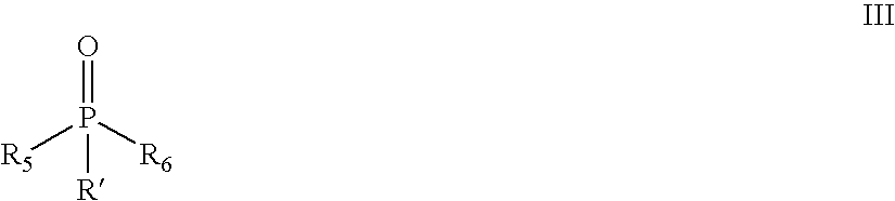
O=P([R6])([R5])[R]
